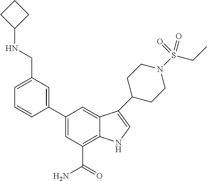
C1CC(NCC2=CC=CC(C3=CC(C(N)=O)=C4C(=C3)C(C3CCN(S(CC)(=O)=O)CC3)=CN4)=C2)C1
